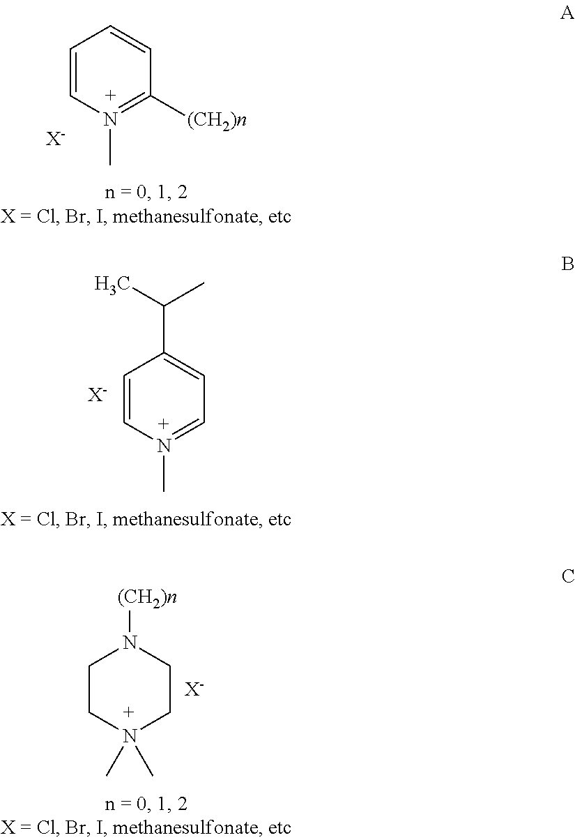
C1=CN(C)=C([(CH2)n])C=C1.[X-].C1=CN(C)=CC=C1C(C)C.[X-].C1CN(C)(C)CCN1[(CH2)n].[X-]
